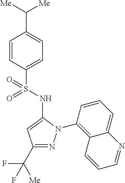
C1(C([Me])(F)F)=NN(C2=C3C(=CC=C2)N=CC=C3)C(NS(C2=CC=C(C([Me])[Me])C=C2)(=O)=O)=C1
